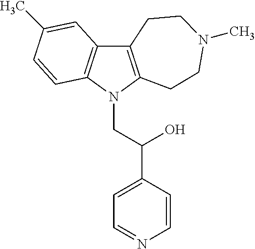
C12=C(N(CC(C3=CC=NC=C3)O)C3=C1C=C(C)C=C3)CCN(C)CC2
